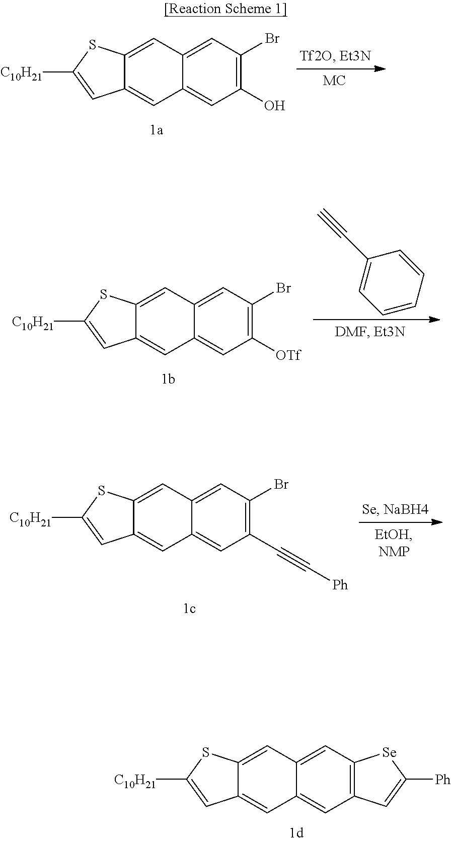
C12=CC3=CC(Br)=C(O)C=C3C=C1C=C([C10H21])S2.C12=CC3=CC(Br)=C([OTf])C=C3C=C1C=C([C10H21])S2.C1=CC=CC=C1C#C.C12=CC3=CC(Br)=C(C#C[Ph])C=C3C=C1C=C([C10H21])S2.C12=CC3=CC4=C(C=C3C=C1C=C([C10H21])S2)C=C([Ph])[Se]4
